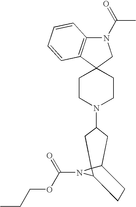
C1CN(C2CC3C4(N(C(OCCC)=O)C4CC3)C2)CCC12CN(C(C)=O)C1=C2C=CC=C1
